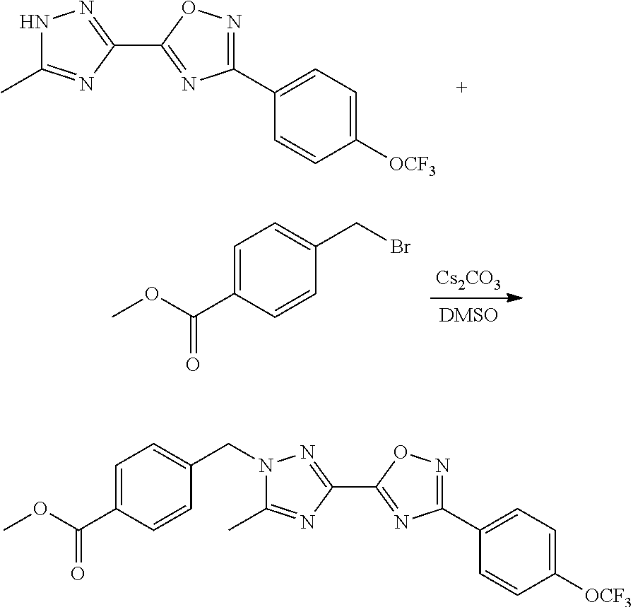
C1([OCF3])=CC=C(C2=NOC(C3=NNC(C)=N3)=N2)C=C1.[Cs2CO3].BrCC1=CC=C(C(OC)=O)C=C1.C1([OCF3])=CC=C(C2=NOC(C3=NN(CC4=CC=C(C(OC)=O)C=C4)C(C)=N3)=N2)C=C1
